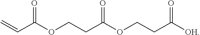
C(C(OCCC(OCCC([OH])=O)=O)=O)=C
